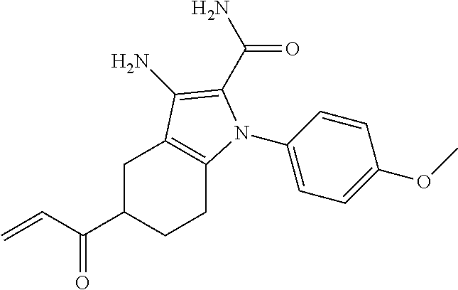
C1C(C(C=C)=O)CCC2=C1C(N)=C(C(N)=O)N2C1=CC=C(OC)C=C1
